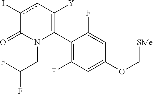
C1(C2=C([Y])cc(I)C(=O)N2CC(F)F)=C(F)C=C(OC[SMe])C=C1F
